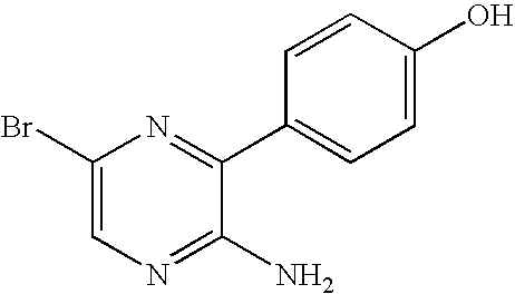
C1(Br)=CN=C(N)C(C2=CC=C(O)C=C2)=N1
